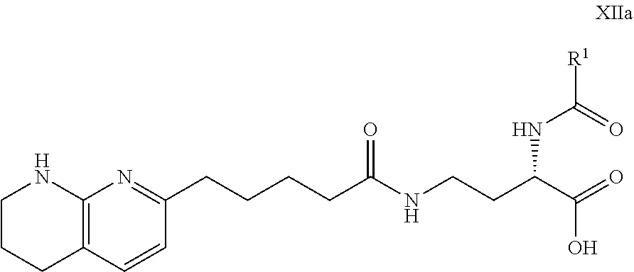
C12=C(NCCC1)N=C(CCCCC(=O)NCCC(NC([R1])=O)C(=O)O)C=C2
